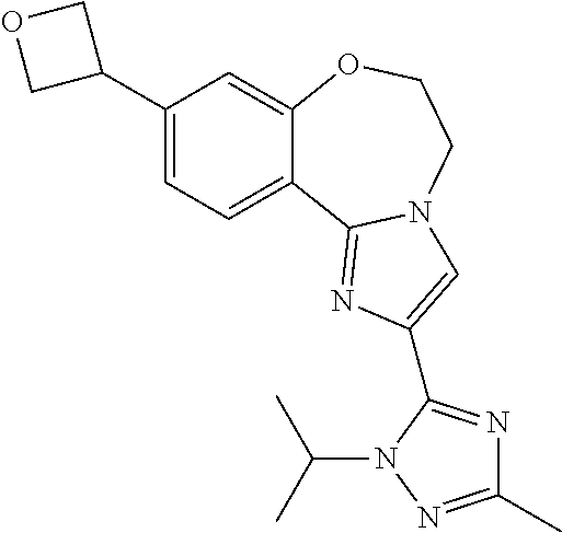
C1(C2COC2)=CC=C2C(=C1)OCCN1C2=NC(C2=NC(C)=NN2C(C)C)=C1
